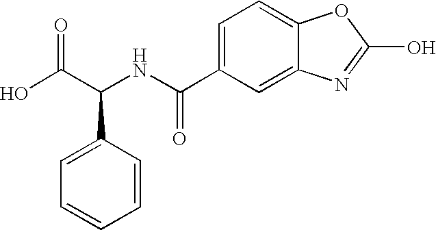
OC(C(NC(C1=CC=C2C(=C1)N=C(O)O2)=O)C1=CC=CC=C1)=O
